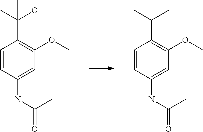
C1=CC(NC(C)=O)=CC(OC)=C1C(C)(O)C.C1=CC(NC(C)=O)=CC(OC)=C1C(C)C
